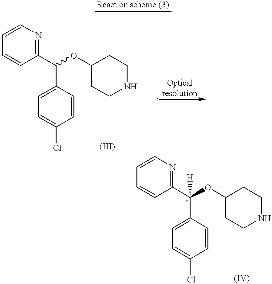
C1(C(OC2CCNCC2)C2=CC=C(Cl)C=C2)=NC=CC=C1.C1(C(OC2CCNCC2)(C2=CC=C(Cl)C=C2)[H])=NC=CC=C1
